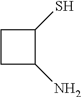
C1C(N)C(S)C1
